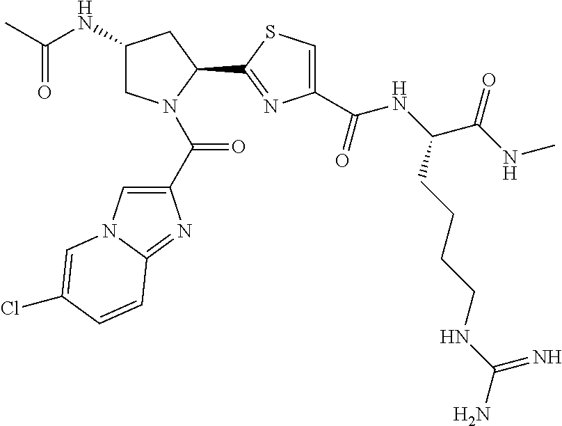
C1(NC(C)=O)CN(C(C2=CN3C(=N2)C=CC(Cl)=C3)=O)C(C2=NC(C(NC(C(NC)=O)CCCCNC(N)=N)=O)=CS2)C1
